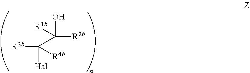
[R3b]C([Hal])(C([R1b])(O)[R2b])[R4b]
